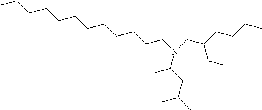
C(C(CCCC)CC)N(CCCCCCCCCCCC)C(CC(C)C)C
